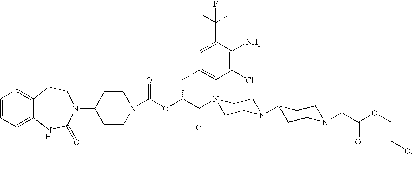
C1=CC=C2C(=C1)CCN(C1CCN(C(OC(C(=O)N3CCN(C4CCN(CC(OCCOC)=O)CC4)CC3)CC3=CC(Cl)=C(N)C(C(F)(F)F)=C3)=O)CC1)C(=O)N2
